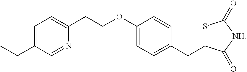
C1=NC(CCOC2=CC=C(CC3SC(=O)[NH]C3=O)C=C2)=CC=C1CC
